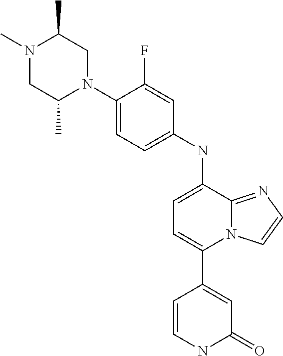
C1(C2=CC=C(NC3=CC=C(N4CC(C)N(C)CC4C)C(F)=C3)C3=NC=CN23)=CC(=O)NC=C1
